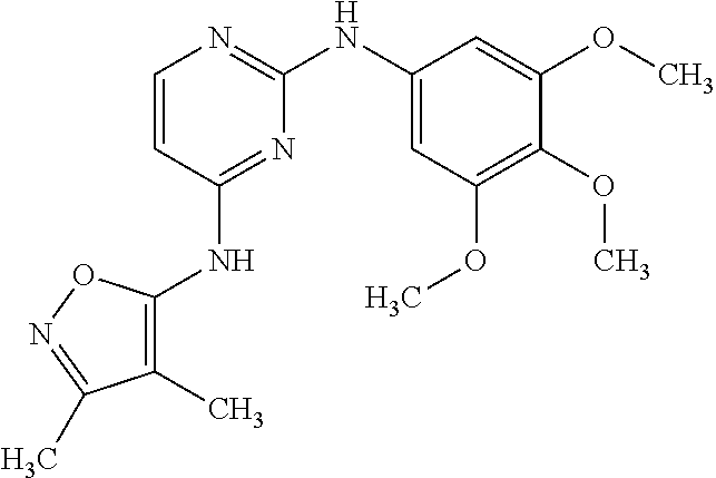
C1=CC(NC2=C(C)C(C)=NO2)=NC(NC2=CC(OC)=C(OC)C(OC)=C2)=N1
